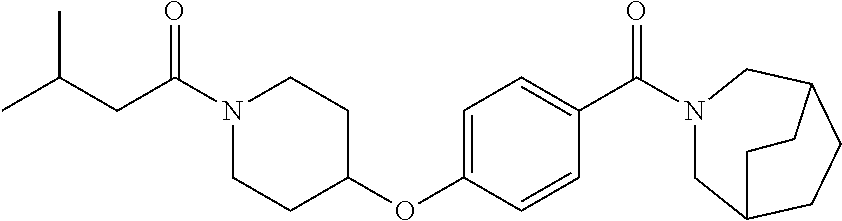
C(C(=O)N1CCC(OC2=CC=C(C(=O)N3CC4CCC(C3)CC4)C=C2)CC1)C(C)C
